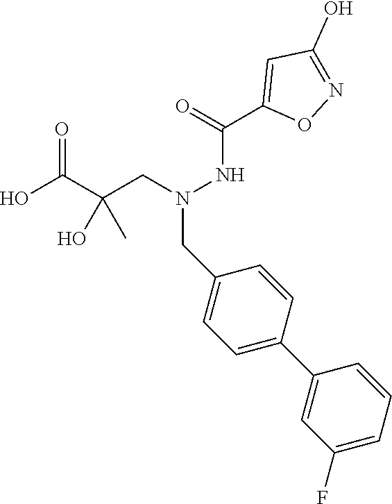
C(CN(NC(=O)C1=CC(O)=NO1)CC1=CC=C(C2=CC(F)=CC=C2)C=C1)(C(O)=O)(O)C
